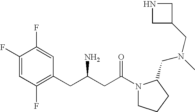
C1(F)=CC(F)=C(CC(CC(=O)N2CCCC2CN(CC2CNC2)C)N)C=C1F
